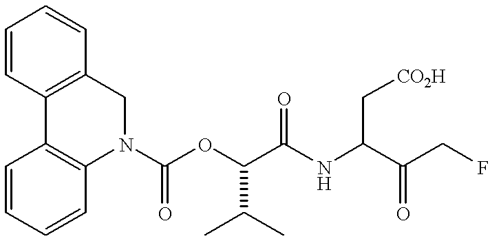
C1=CC=CC2=C1C1=C(CN2C(OC(C(NC(C(CF)=O)C[CO2H])=O)C(C)C)=O)C=CC=C1
